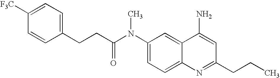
C1=CC(CCC(N(C2=CC=C3C(=C2)C(N)=CC(CCC)=N3)C)=O)=CC=C1[F3C]
